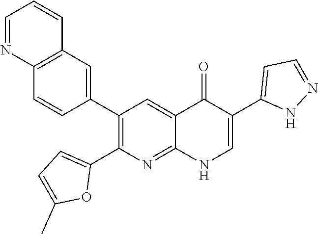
C12=C(C=C(C3=C(C4=CC=C(C)O4)N=C4C(=C3)C(=O)C(C3=CC=NN3)=CN4)C=C1)C=CC=N2
